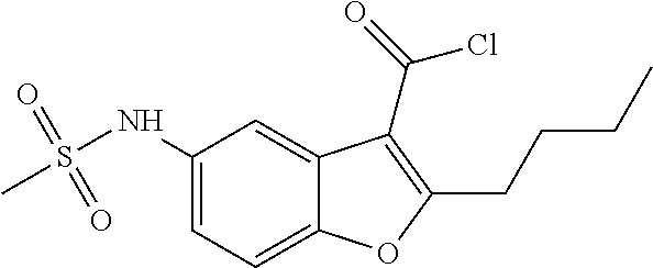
C1(NS(C)(=O)=O)=CC=C2C(=C1)C(C(=O)Cl)=C(CCCC)O2
